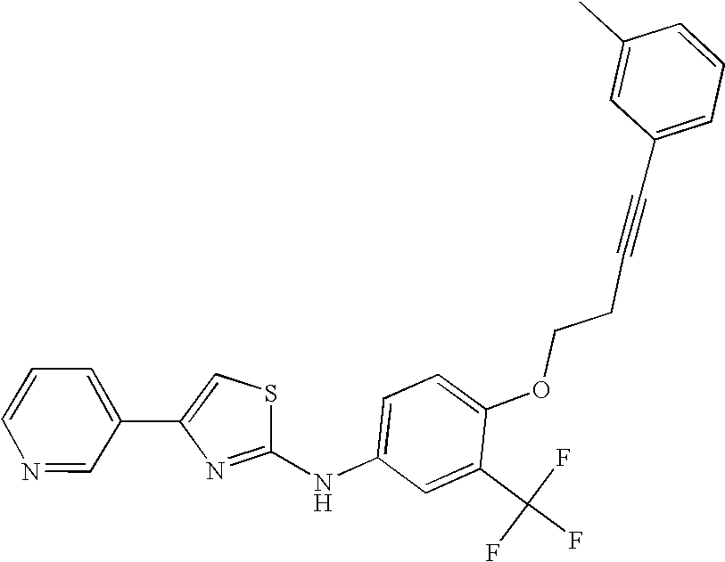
C1=C(NC2=NC(C3=CC=CN=C3)=CS2)C=C(C(F)(F)F)C(OCCC#CC2=CC=CC(C)=C2)=C1
